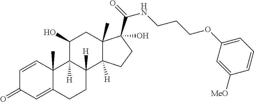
C1=CC2(C)C(=CC1=O)CCC1([H])C2([H])C(O)CC2(C)C1([H])CCC2(O)C(=O)NCCCOC1=CC=CC([MeO])=C1
